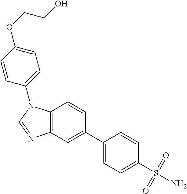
C1(C2=CC=C(S(N)(=O)=O)C=C2)=CC2=C(C=C1)N(C1=CC=C(OCCO)C=C1)C=N2
